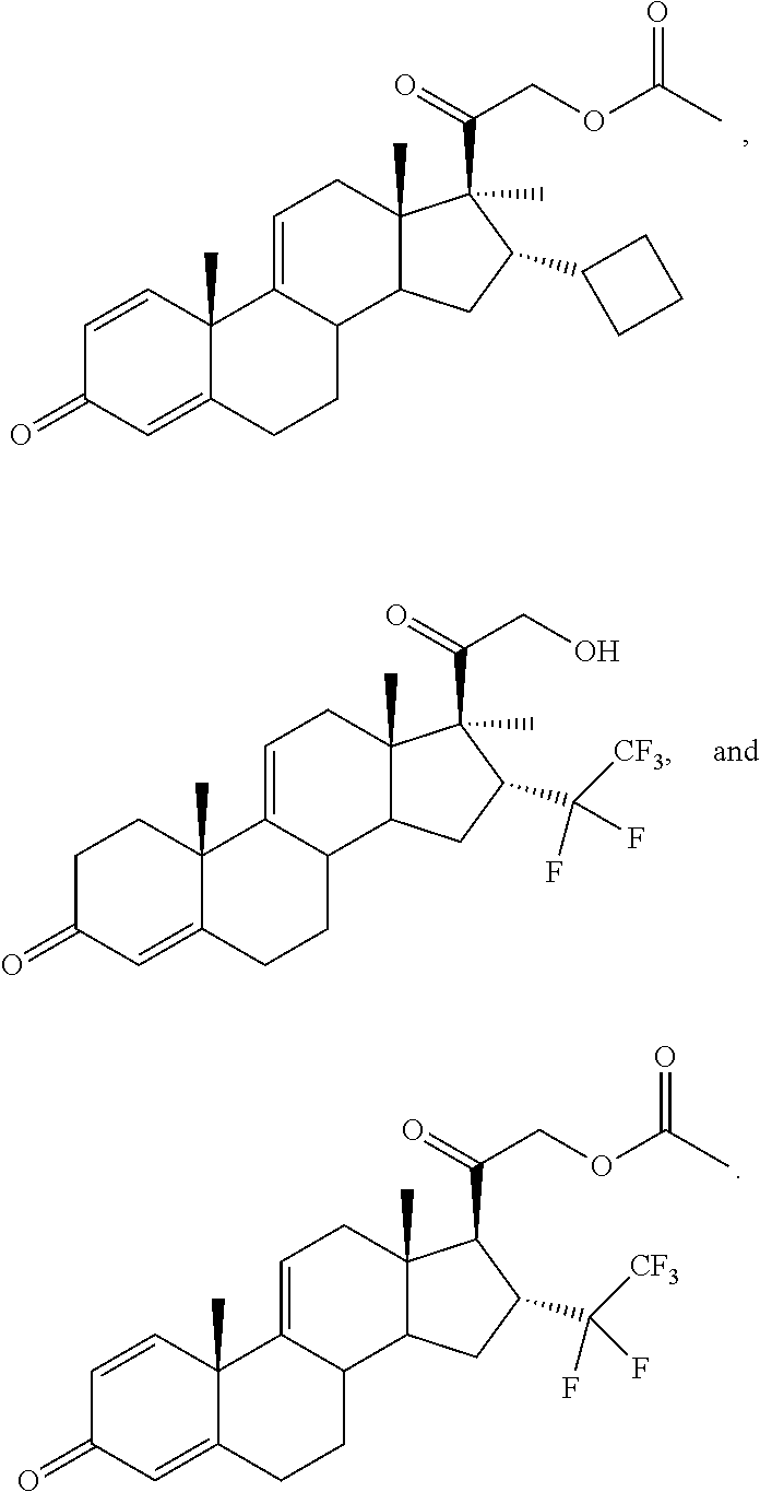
C1=C2C(C3C(C)(C1)C(C(=O)COC(C)=O)(C)C(C1CCC1)C3)CCC1=CC(=O)C=CC21C.C1=C2C(C3C(C)(C1)C(C(=O)CO)(C)C(C([CF3])(F)F)C3)CCC1=CC(=O)CCC21C.C1=C2C(C3C(C)(C1)C(C(=O)COC(C)=O)C(C([CF3])(F)F)C3)CCC1=CC(=O)C=CC21C
